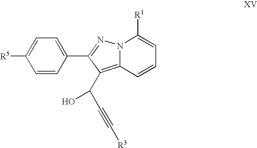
C1=CC(C2=NN3C(=C2C(C#C[R3])O)C=CC=C3[R1])=CC=C1[R5]
